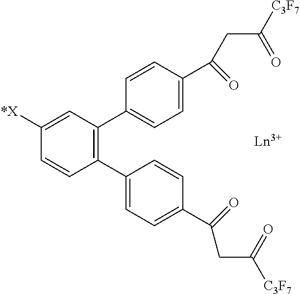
C1([*X])=CC(C2=CC=C(C(CC([C3F7])=O)=O)C=C2)=C(C2=CC=C(C(CC([C3F7])=O)=O)C=C2)C=C1
